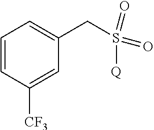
C(S(=O)(=O)[Q])C1=CC=CC([CF3])=C1
